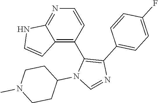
C1=CN=C2C(=C1C1=C(C3=CC=C(F)C=C3)N=CN1C1CCN(C)CC1)C=CN2
